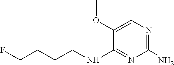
O(C1=CN=C(N)N=C1NCCCCF)C
